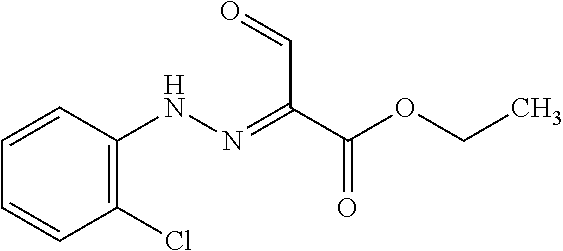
C1=CC(Cl)=C(NN=C(C(OCC)=O)C=O)C=C1
